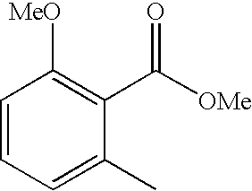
C1=CC=C(C)C(C([OMe])=O)=C1[MeO]
